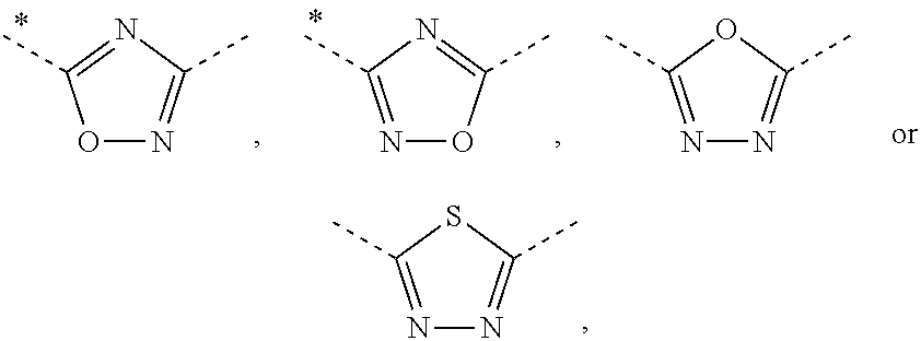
N1=C(C)SC(C)=N1.O1N=C(C)N=C1C.N1=C(C)N=C(C)O1.N1=C(C)OC(C)=N1
